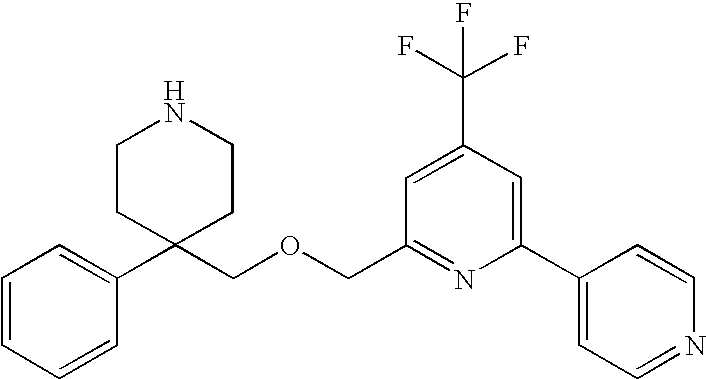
C1=CC=CC(C2(COCC3=NC(C4=CC=NC=C4)=CC(C(F)(F)F)=C3)CCNCC2)=C1
